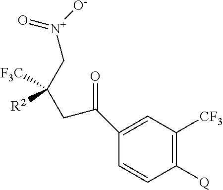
C1(C(CC(C[N+]([O-])=O)([F3C])[R2])=O)=CC([CF3])=C([Q])C=C1
